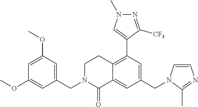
C1(CN2C=CN=C2C)=CC(C2=CN(C)N=C2[CF3])=C2C(=C1)C(=O)N(CC1=CC(OC)=CC(OC)=C1)CC2
